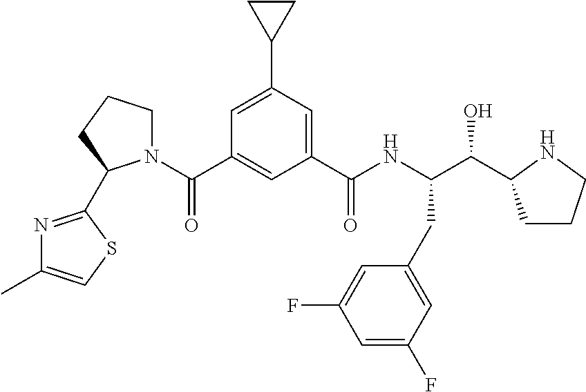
C1=C(C2CC2)C=C(C(NC(C(O)C2CCCN2)CC2=CC(F)=CC(F)=C2)=O)C=C1C(=O)N1CCCC1C1=NC(C)=CS1
